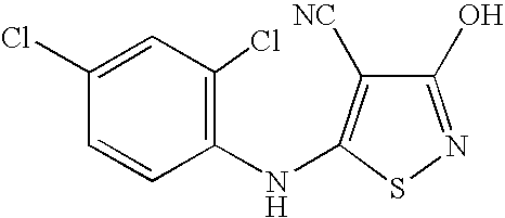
C1(O)=NSC(NC2=C(Cl)C=C(Cl)C=C2)=C1[NC]
